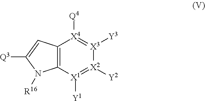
C12=C([X1]([Y1])=[X2]([Y2])[X3]([Y3])=[X4]1[Q4])N([R16])C([Q3])=C2
